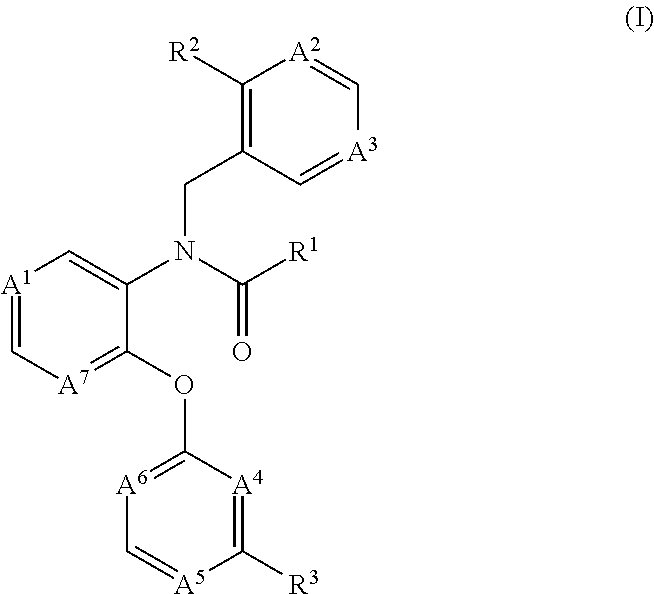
[A1]1=C[A7]=C(OC2=[A6]C=[A5]C([R3])=[A4]2)C(N(C([R1])=O)CC2=C([R2])[A2]=C[A3]=C2)=C1
